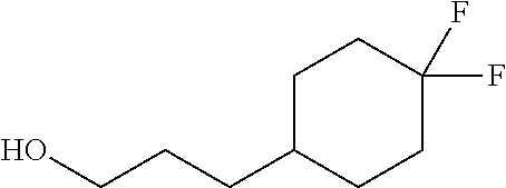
C1C(CCCO)CCC(F)(F)C1
